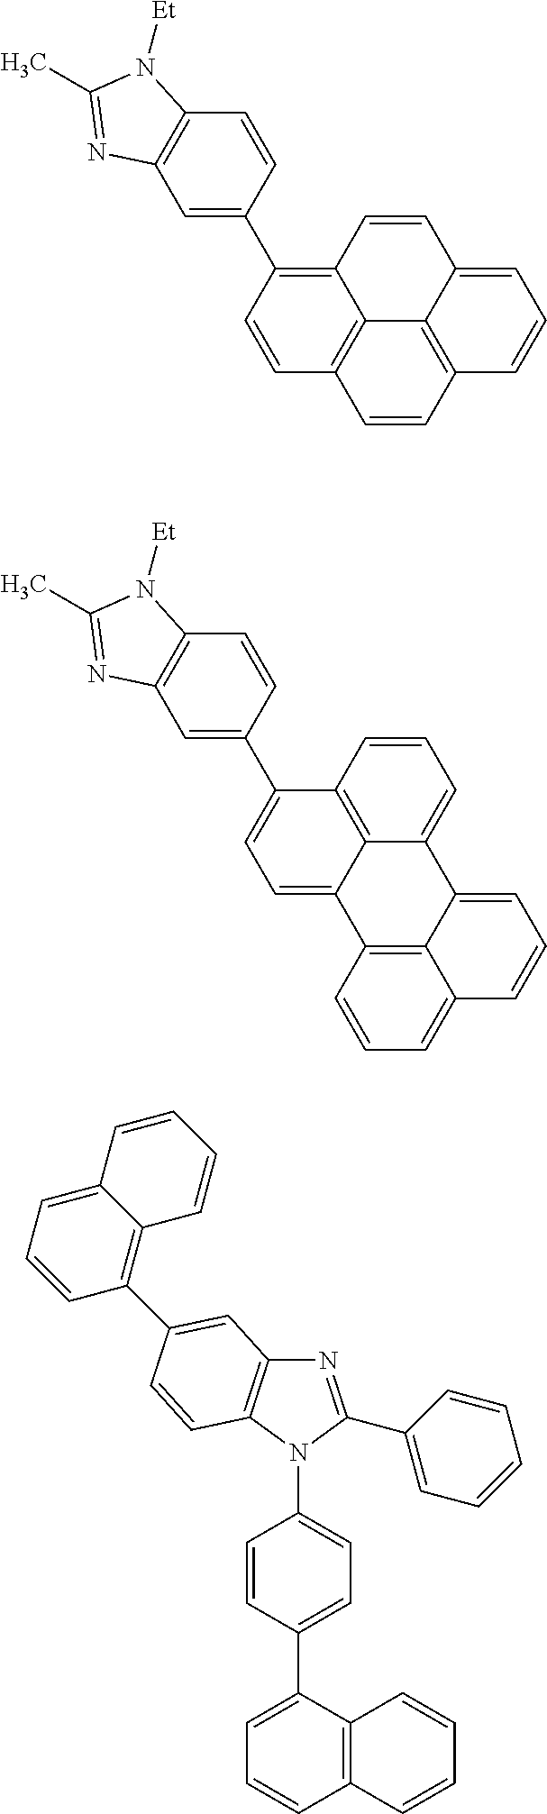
C1=C(C2=CC=C3C4=C2C=CC=C4C2=CC=CC4=CC=CC3=C42)C=CC2=C1N=C(C)N2[Et].C1=C(C2=C3C4=C(C=C2)C=CC2=C4C(=CC=C2)C=C3)C=CC2=C1N=C(C)N2[Et].N1=C(C2=CC=CC=C2)N(C2=CC=C(C3=CC=CC4=C3C=CC=C4)C=C2)C2=C1C=C(C1=C3C(=CC=C1)C=CC=C3)C=C2
